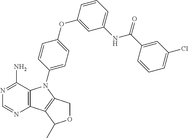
C12=C(C(N)=NC=N1)N(C1=CC=C(OC3=CC(NC(C4=CC(Cl)=CC=C4)=O)=CC=C3)C=C1)C1=C2C(C)OC1
